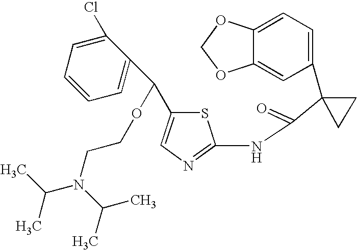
C1=C2C(=CC(C3(C(=O)NC4=NC=C(C(OCCN(C(C)C)C(C)C)C5=CC=CC=C5Cl)S4)CC3)=C1)OCO2
